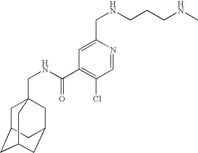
C1C2CC3CC(CC1(CNC(C1=C(Cl)C=NC(CNCCCNC)=C1)=O)C3)C2
